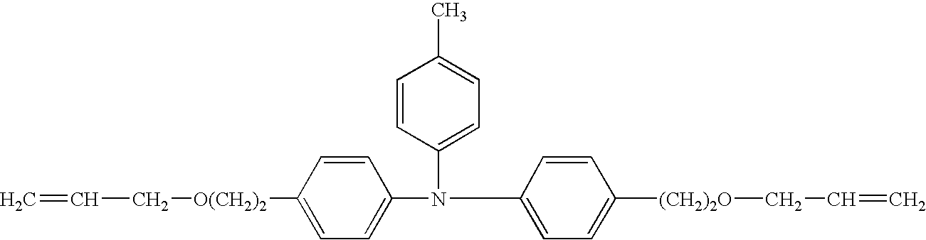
C1=CC([O(CH2)2]CC=C)=CC=C1N(C1=CC=C([(CH2)2O]CC=C)C=C1)C1=CC=C(C)C=C1
